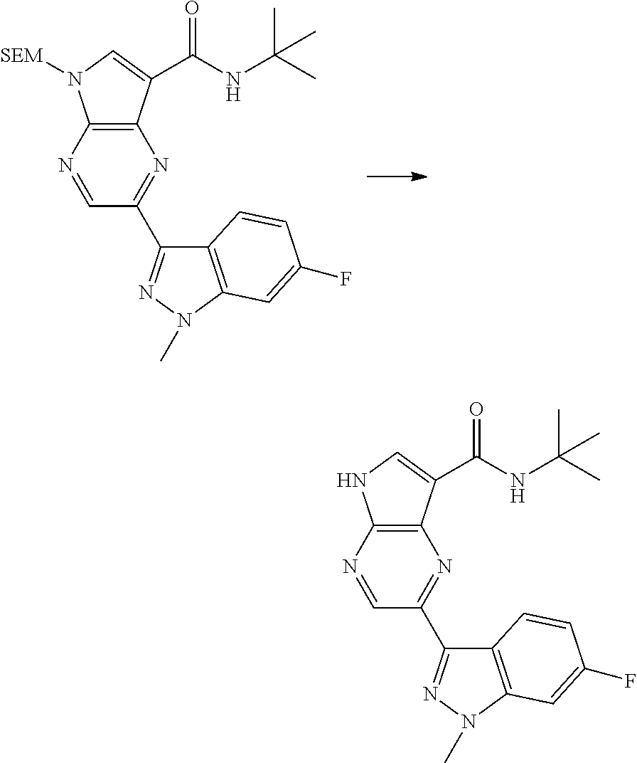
N1=CC(C2=NN(C)C3=C2C=CC(F)=C3)=NC2=C1N([SEM])C=C2C(NC(C)(C)C)=O.N1=CC(C2=NN(C)C3=C2C=CC(F)=C3)=NC2=C1NC=C2C(NC(C)(C)C)=O
